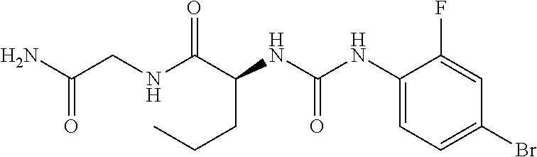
C(CC(NC(=O)NC1=CC=C(Br)C=C1F)C(NCC(N)=O)=O)C
